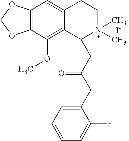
C12=C(C(OC)=C3C(=C1)CCN(C)(C)C3CC(CC1=CC=CC=C1F)=O)OCO2.[I-]
